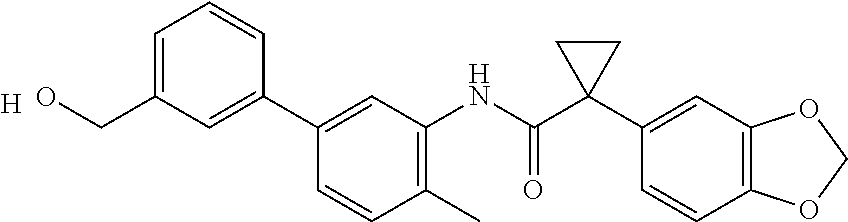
C1(C)=C(NC(C2(C3=CC4=C(C=C3)OCO4)CC2)=O)C=C(C2=CC(CO)=CC=C2)C=C1.[H]
